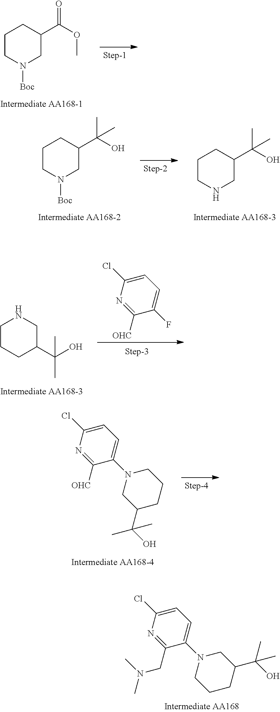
C1CN([Boc])CC(C(OC)=O)C1.C1CN([Boc])CC(C(O)(C)C)C1.C1CNCC(C(O)(C)C)C1.C1CNCC(C(O)(C)C)C1.C1=C(Cl)N=C([OHC])C(F)=C1.C1=C(Cl)N=C([OHC])C(N2CC(C(O)(C)C)CCC2)=C1.C1=C(Cl)N=C(CN(C)C)C(N2CCCC(C(O)(C)C)C2)=C1
